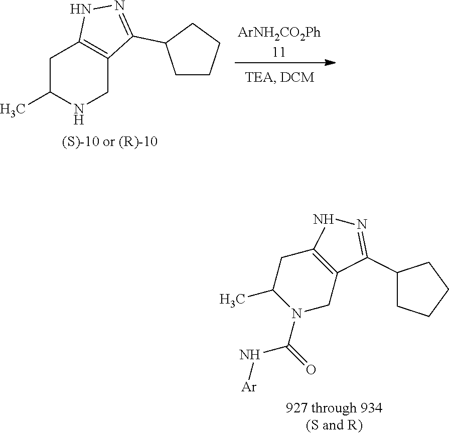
[ArNH2CO2Ph11].C1C(C)NCC2=C1NN=C2C1CCCC1.C1CCCC1C1=NNC2=C1CN(C(N[Ar])=O)C(C)C2
